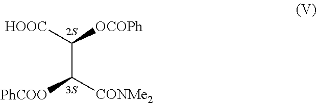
C(C([CONMe2])[PhCOO])([HOOC])[OCOPh]
